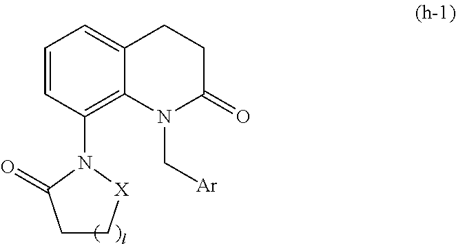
C1C[X]N(C2=C3C(=CC=C2)CCC(=O)N3C[Ar])C1=O
